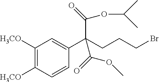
C1([H3CO])=C([H3CO])C=CC(C(CCCBr)(C(OC(C)C)=O)C(OC)=O)=C1
